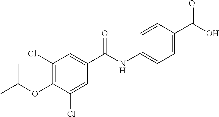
C1(Cl)=C(OC(C)C)C(Cl)=CC(C(=O)NC2=CC=C(C(O)=O)C=C2)=C1
